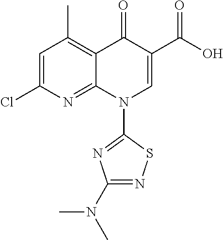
C1=C(Cl)N=C2C(=C1C)C(=O)C(C(O)=O)=CN2C1=NC(N(C)C)=NS1
